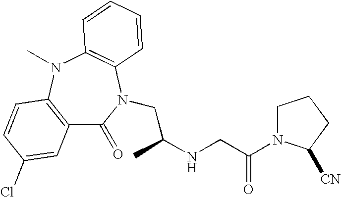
C12=C(N(C)C3=C(N(CC(NCC(=O)N4CCCC4[CN])C)C1=O)C=CC=C3)C=CC(Cl)=C2
